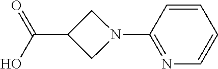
N1(C2=NC=CC=C2)CC(C(=O)O)C1
